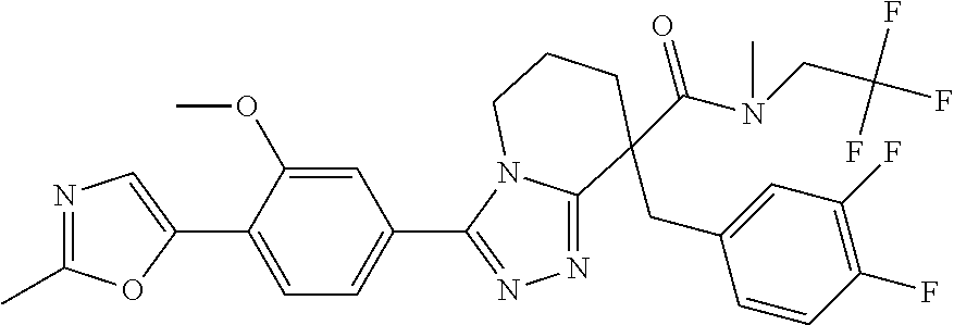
N1=C(C)OC(C2=CC=C(C3=NN=C4N3CCCC4(C(=O)N(CC(F)(F)F)C)CC3=CC(F)=C(F)C=C3)C=C2OC)=C1
